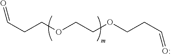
C(CCOCCOCCC=O)=O
